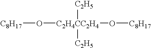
O([C8H17])[C2H4CC2H4](O[C8H17])([C2H5])[C2H5]
